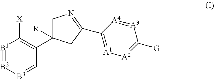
[B1]1=[B2][B3]=CC(C2([R])CN=C(C3=[A1][A2]=C([G])[A3]=[A4]3)C2)=C1[X]
